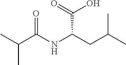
CC(C(NC(CC(C)C)C(O)=O)=O)C
